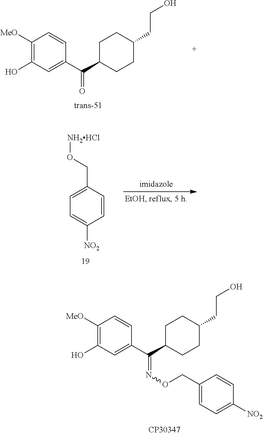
C1([MeO])=C(O)C=C(C(C2CCC(CCO)CC2)=O)C=C1.C1=CC(CO[NH2HCl])=CC=C1[NO2].C1([MeO])=C(O)C=C(C(C2CCC(CCO)CC2)=NOCC2=CC=C([NO2])C=C2)C=C1
